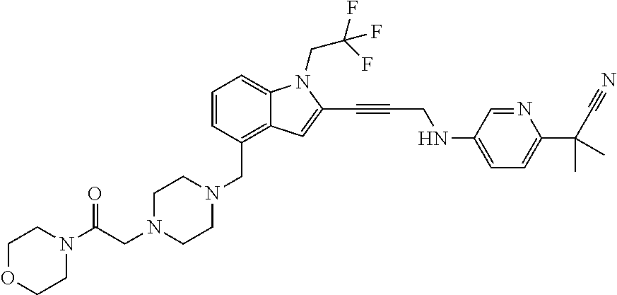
C1=CC(CN2CCN(CC(N3CCOCC3)=O)CC2)=C2C(=C1)N(CC(F)(F)F)C(C#CCNC1=CC=C(C(C#N)(C)C)N=C1)=C2
